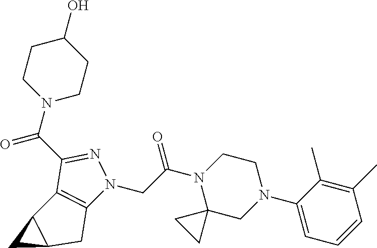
C(C(N1C2(CN(C3=CC=CC(C)=C3C)CC1)CC2)=O)N1C2=C(C(C(N3CCC(O)CC3)=O)=N1)C1C(C2)C1
